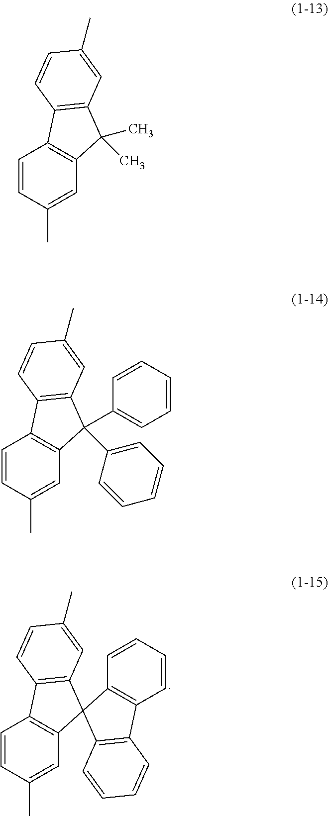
C1=CC(C)=CC2=C1C1=C(C=C(C)C=C1)C21C2=C(C=CC=C2)C2=C1C=CC=C2.C1=CC(C)=CC2=C1C1=C(C2(C)C)C=C(C)C=C1.C1=CC(C)=CC2=C1C1=C(C2(C2=CC=CC=C2)C2=CC=CC=C2)C=C(C)C=C1
